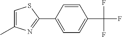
C1=C(C)N=C(C2=CC=C(C(F)(F)F)C=C2)S1
